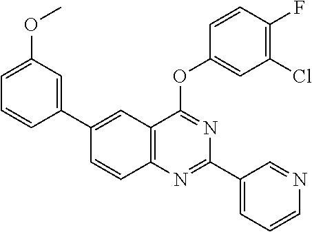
C1(C2=CC(OC)=CC=C2)=CC2=C(C=C1)N=C(C1=CC=CN=C1)N=C2OC1=CC(Cl)=C(F)C=C1
